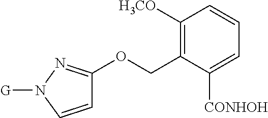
C1([H3CO])=C(COC2=NN([G])C=C2)C([CONHOH])=CC=C1
